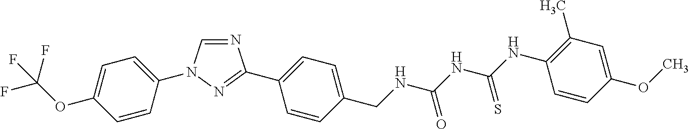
N1=CN(C2=CC=C(OC(F)(F)F)C=C2)N=C1C1=CC=C(CNC(NC(=S)NC2=C(C)C=C(OC)C=C2)=O)C=C1
